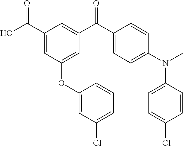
C1(C(O)=O)=CC(OC2=CC(Cl)=CC=C2)=CC(C(C2=CC=C(N(C)C3=CC=C(Cl)C=C3)C=C2)=O)=C1
